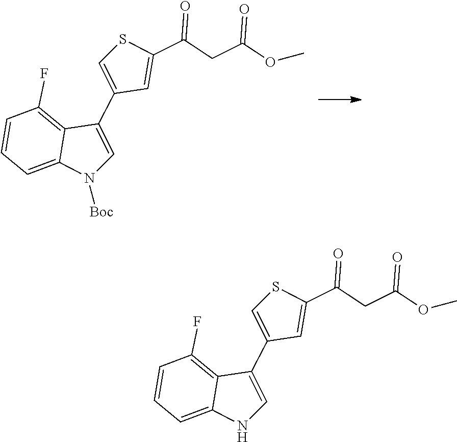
C1(C2=CN([Boc])C3=CC=CC(F)=C23)=CSC(C(CC(OC)=O)=O)=C1.C1(C2=CNC3=CC=CC(F)=C23)=CSC(C(CC(OC)=O)=O)=C1
